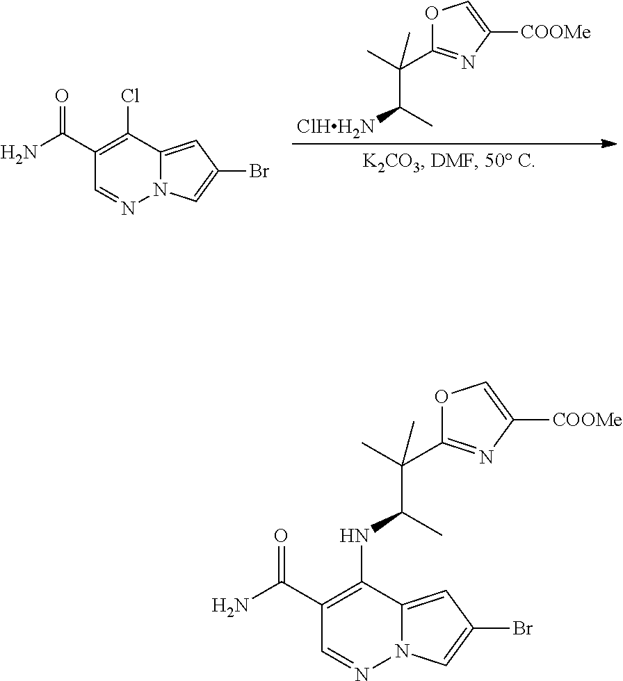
C(C([ClHH2N])C)(C)(C)C1=NC([COOMe])=CO1.C1(C(N)=O)=C(Cl)C2=CC(Br)=CN2N=C1.C1(C(N)=O)=C(NC(C(C)(C)C2=NC([COOMe])=CO2)C)C2=CC(Br)=CN2N=C1
